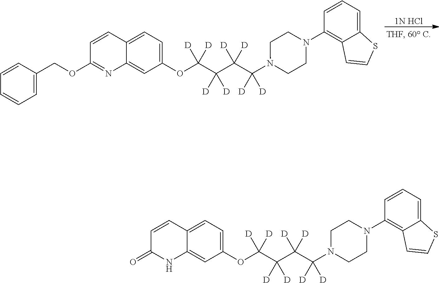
[1N HCl].C1=CC(COC2=NC3=CC(OC(C(C(C(N4CCN(C5=C6C(=CC=C5)SC=C6)CC4)([D])[D])([D])[D])([D])[D])([D])[D])=CC=C3C=C2)=CC=C1.O=C1NC2=CC(OC(C(C(C(N3CCN(C4=C5C(=CC=C4)SC=C5)CC3)([D])[D])([D])[D])([D])[D])([D])[D])=CC=C2C=C1
